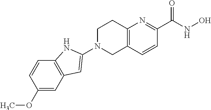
C12=C(C=CC(C(NO)=O)=N1)CN(C1=CC3=C(C=CC(OC)=C3)N1)CC2
